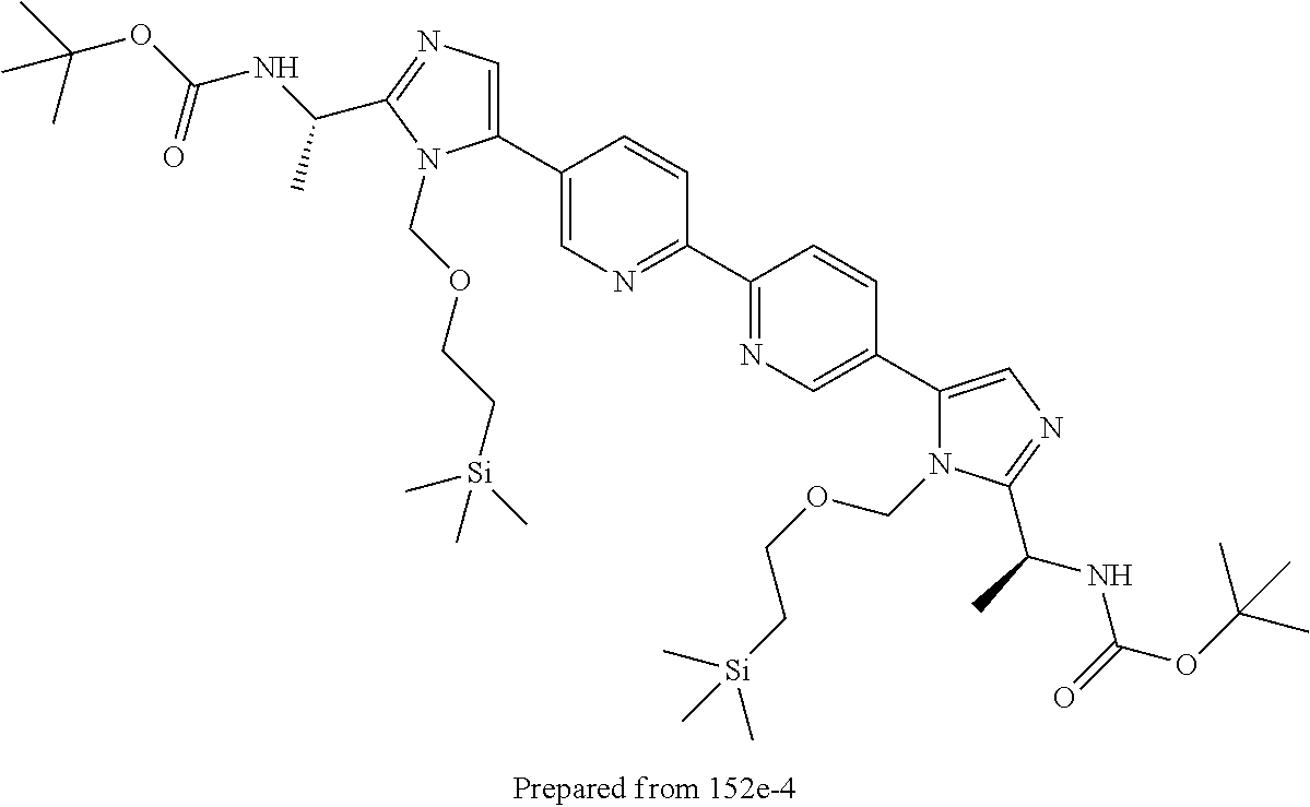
C1(C2=CN=C(C3=NC=C(C4=CN=C(C(C)NC(OC(C)(C)C)=O)N4COCC[Si](C)(C)C)C=C3)C=C2)=CN=C(C(NC(OC(C)(C)C)=O)C)N1COCC[Si](C)(C)C
